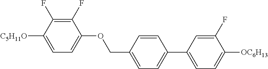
C1(F)=C(F)C([C5H11O])=CC=C1OCC1=CC=C(C2=CC=C([OC6H13])C(F)=C2)C=C1
